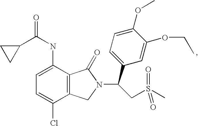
C1(C(NC2=CC=C(Cl)C3=C2C(=O)N(C(CS(C)(=O)=O)C2=CC=C(OC)C(OCC)=C2)C3)=O)CC1
